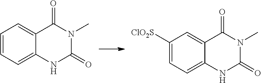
C1=CC=C2C(=C1)C(=O)N(C)C(=O)N2.C1([ClO2S])=CC=C2C(=C1)C(=O)N(C)C(=O)N2
